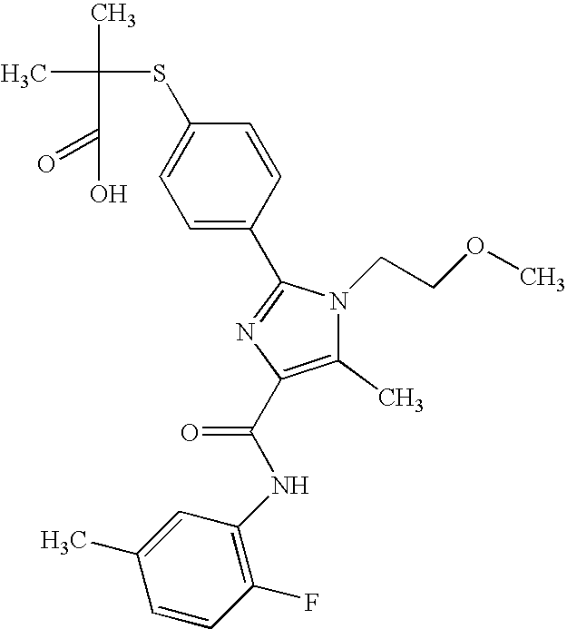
CC(C)(SC1=CC=C(C2=NC(C(NC3=C(F)C=CC(C)=C3)=O)=C(C)N2CCOC)C=C1)C(=O)O
